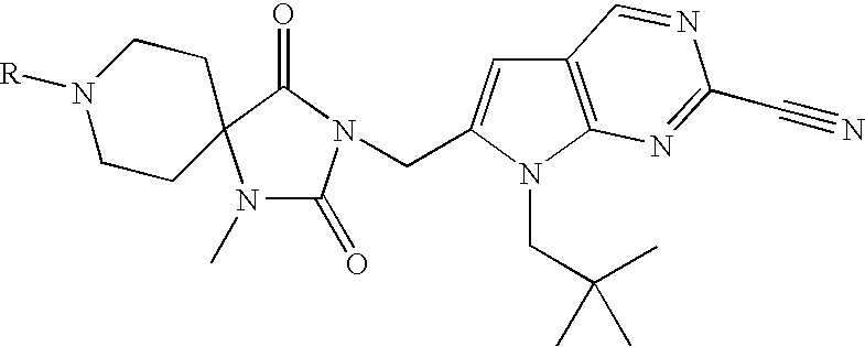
N1(C)C(=O)N(CC2=CC3=C(N2CC(C)(C)C)N=C(C#N)N=C3)C(=O)C12CCN([R])CC2
